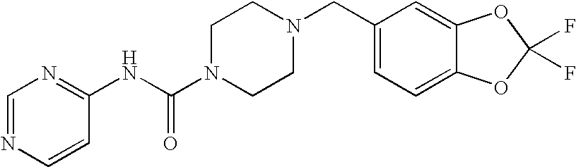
C1=NC=CC(NC(N2CCN(CC3=CC=C4C(=C3)OC(F)(F)O4)CC2)=O)=N1
